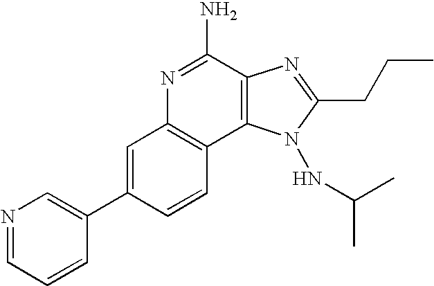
N1=C(N)C2=C(C3=C1C=C(C1=CN=CC=C1)C=C3)N(NC(C)C)C(CCC)=N2
